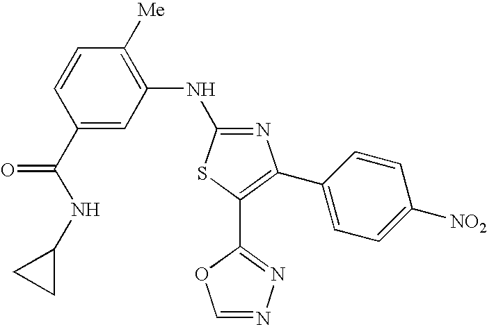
C1(C(NC2CC2)=O)=CC(NC2=NC(C3=CC=C([NO2])C=C3)=C(C3=NN=CO3)S2)=C([Me])C=C1
